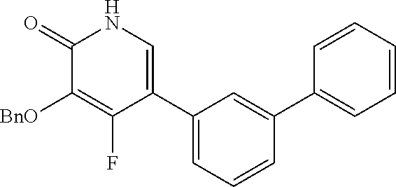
C1(=O)C([BnO])=C(F)C(C2=CC=CC(C3=CC=CC=C3)=C2)=CN1
